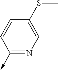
C1(->C)=NC=C(SC)C=C1
